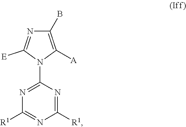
N1=C([E])N(C2=NC([R1])=NC([R1])=N2)C([A])=C1B
